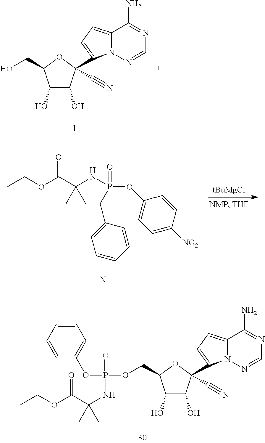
C1(O)C(O)C(C#N)(C2=CC=C3N2N=CN=C3N)OC1CO.CCOC(C(NP(OC1=CC=C([NO2])C=C1)(=O)CC1=CC=CC=C1)(C)C)=O.N.[tBuMgCl].C1(O)C(O)C(C#N)(C2=CC=C3N2N=CN=C3N)OC1COP(OC1=CC=CC=C1)(=O)NC(C)(C(OCC)=O)C
